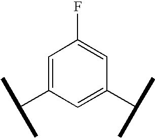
C1=C(C(C)C)C=C(C(C)C)C=C1F
